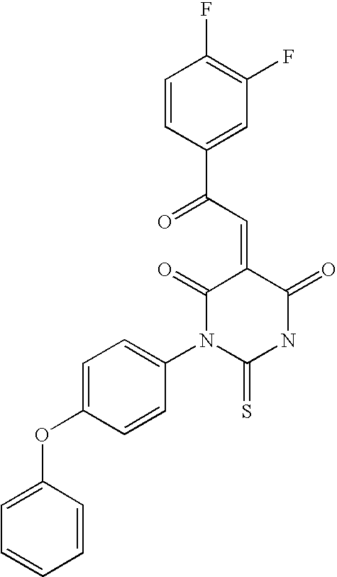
C1=CC(C(C=C2C(=O)N(C3=CC=C(OC4=CC=CC=C4)C=C3)C(=S)NC2=O)=O)=CC(F)=C1F
